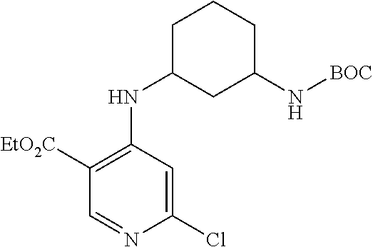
C1([EtO2C])=C(NC2CC(N[BOC])CCC2)C=C(Cl)N=C1
